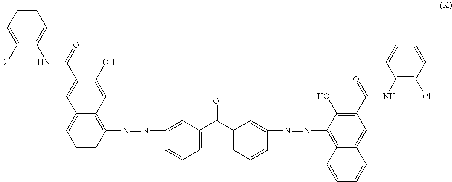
C1=C(Cl)C(NC(C2=CC3=CC=CC(N=NC4=CC5=C(C=C4)C4=C(C=C(N=NC6=C7C(=CC(C(=O)NC8=C(Cl)C=CC=C8)=C6O)C=CC=C7)C=C4)C5=O)=C3C=C2O)=O)=CC=C1
